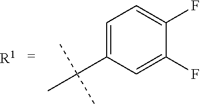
C1=C(C(C)(C)C)C=C(F)C(F)=C1.[R1]
